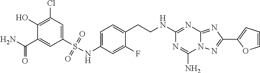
C1(C(=O)N)=CC(S(=O)(=O)NC2=CC=C(CCNC3=NC4=NC(C5=CC=CO5)=NN4C(N)=N3)C(F)=C2)=CC(Cl)=C1O
